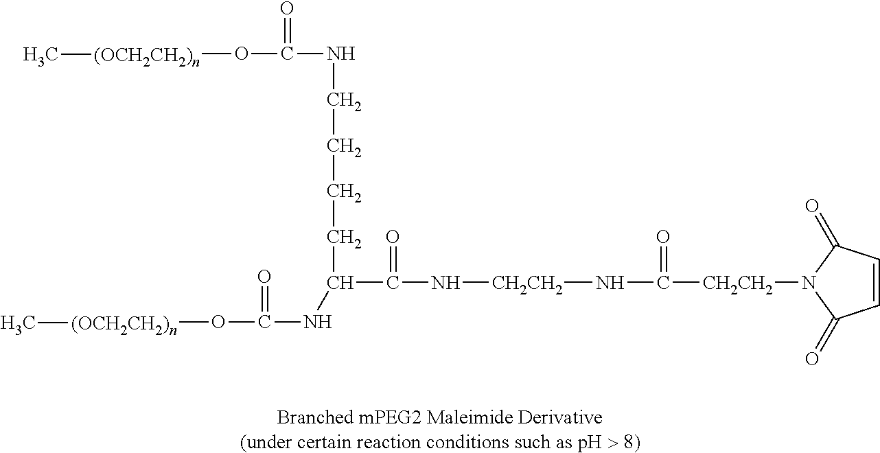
C([CH2CH2]N1C(=O)C=CC1=O)(=O)N[CH2CH2]NC(C(NC(O[(OCH2CH2)n]C)=O)CCCCNC(O[(OCH2CH2)n]C)=O)=O
